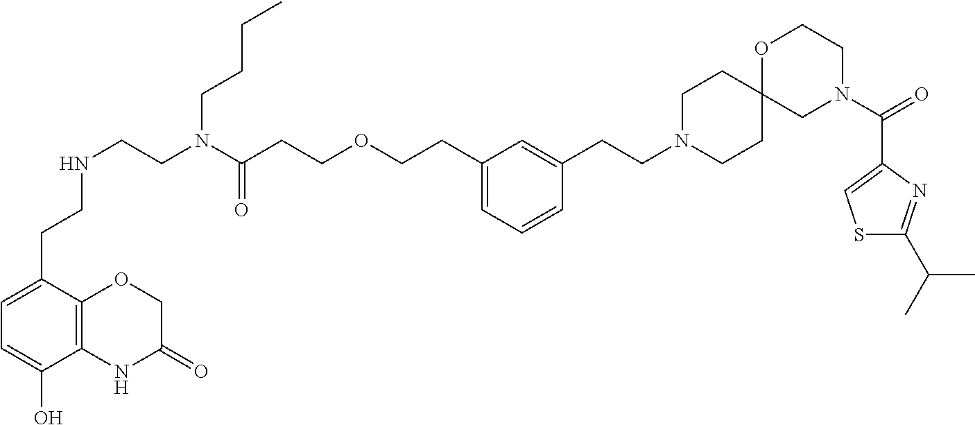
C(CN1CCC2(CC1)OCCN(C(=O)C1=CSC(C(C)C)=N1)C2)C1=CC(CCOCCC(N(CCNCCC2=CC=C(O)C3=C2OCC(=O)N3)CCCC)=O)=CC=C1
